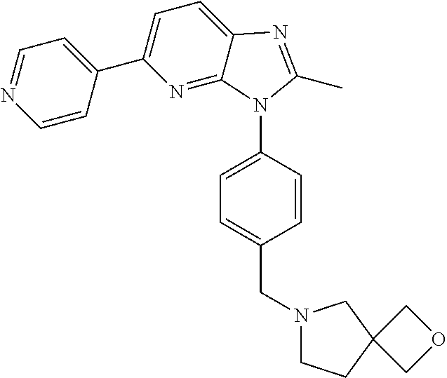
C1=C2C(=NC(C3=CC=NC=C3)=C1)N(C1=CC=C(CN3CCC4(C3)COC4)C=C1)C(C)=N2
